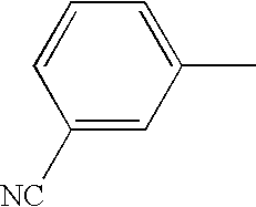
C1=CC=C(C)C=C1[NC]
